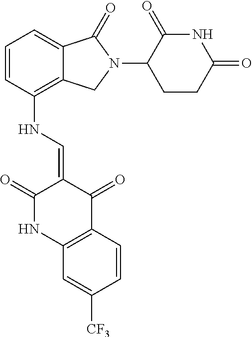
C1=CC(NC=C2C(=O)NC3=C(C2=O)C=CC([CF3])=C3)=C2C(=C1)C(=O)N(C1CCC(=O)NC1=O)C2
